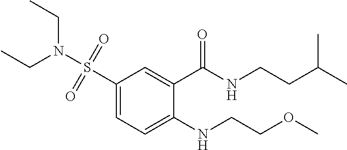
C1(S(=O)(=O)N(CC)CC)=CC=C(NCCOC)C(C(NCCC(C)C)=O)=C1
